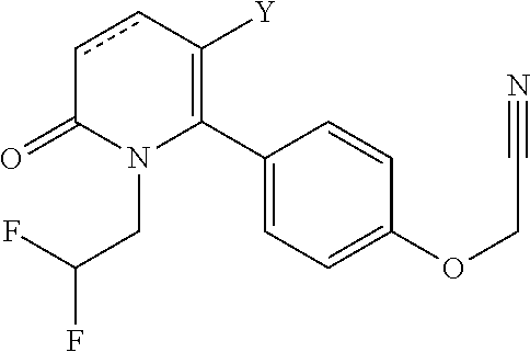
C1(C2=C([Y])ccC(=O)N2CC(F)F)=CC=C(OCC#N)C=C1
